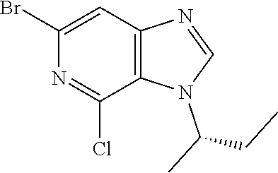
C1(Br)=CC2=C(C(Cl)=N1)N(C(CC)C)C=N2
